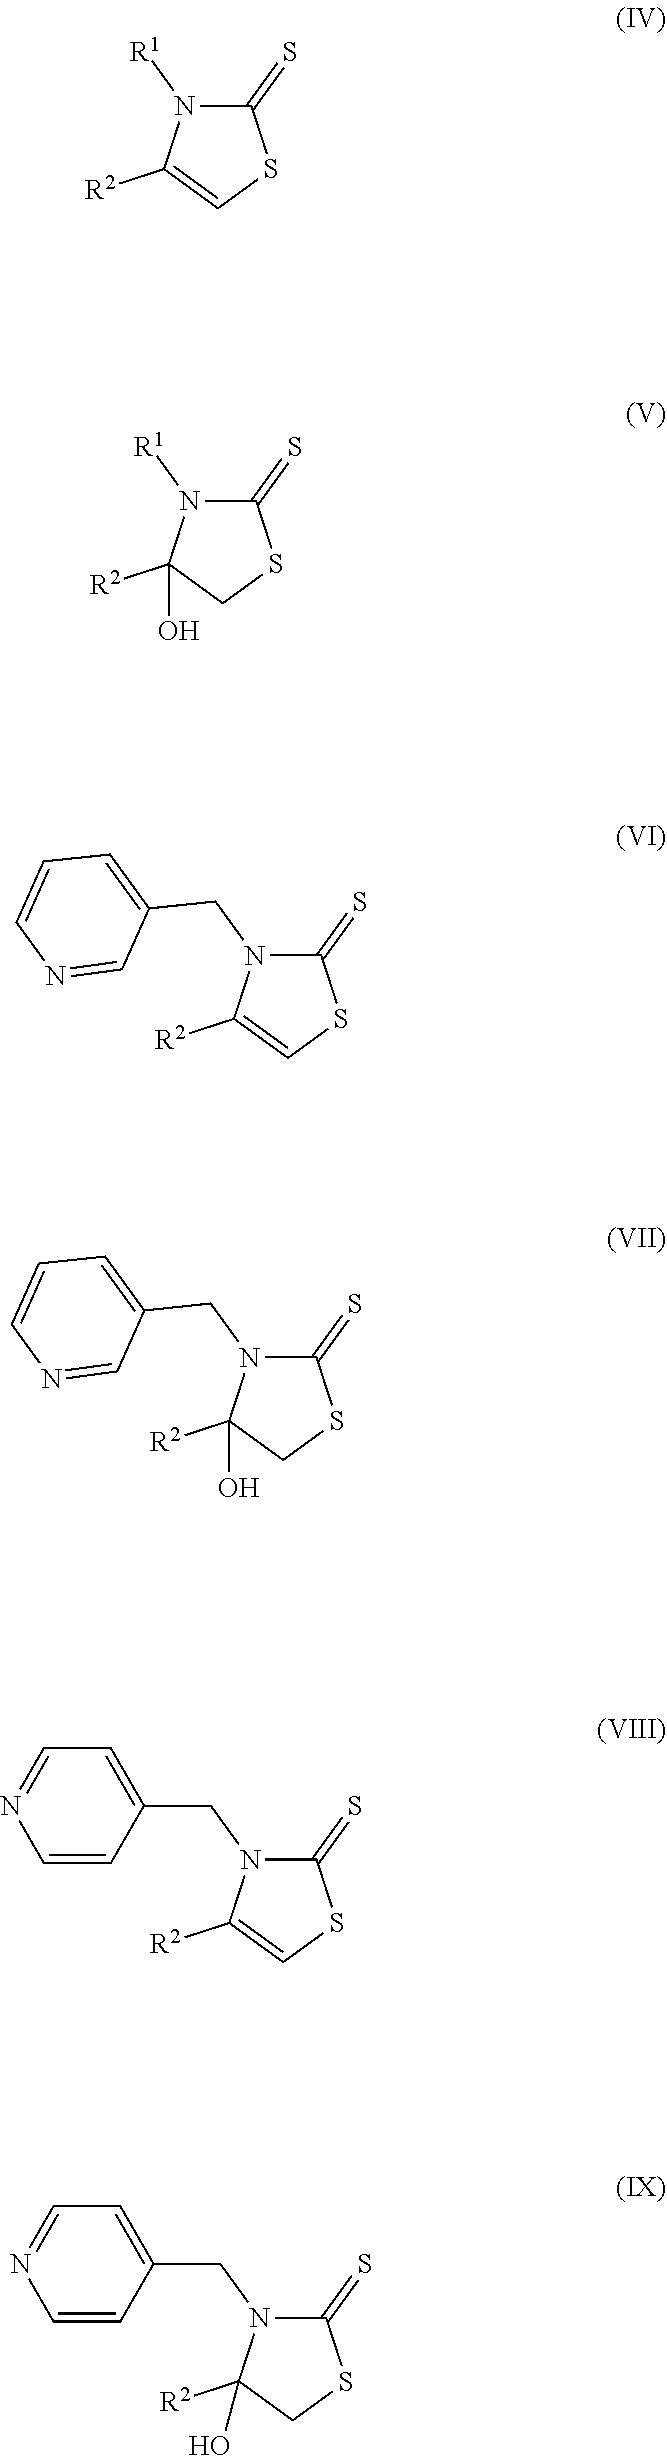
C1(=S)N([R1])C([R2])=CS1.C1(=S)N([R1])C([R2])(O)CS1.C1(=S)N(CC2=CC=CN=C2)C([R2])=CS1.C1(=S)N(CC2=CC=CN=C2)C([R2])(O)CS1.C1(=S)N(CC2=CC=NC=C2)C([R2])=CS1.C1(=S)N(CC2=CC=NC=C2)C([R2])(O)CS1
